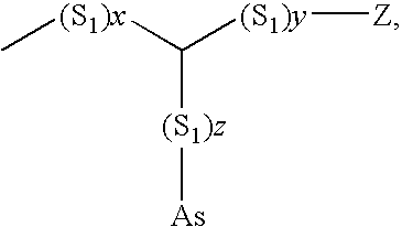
C[(S1)x]C([(S1)y][Z])[(S1)z][As]
